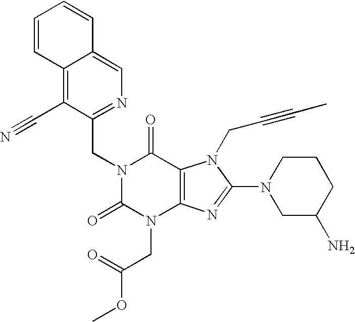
C12=C(C#N)C(CN3C(=O)N(CC(OC)=O)C4=C(C3=O)N(CC#CC)C(N3CC(N)CCC3)=N4)=NC=C1C=CC=C2
